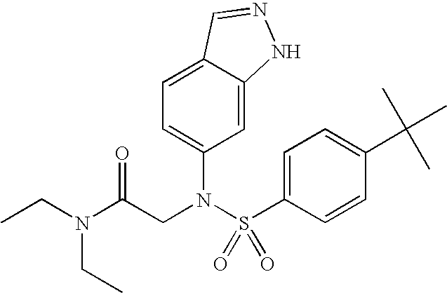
C1=C2C(=CC(N(S(C3=CC=C(C(C)(C)C)C=C3)(=O)=O)CC(N(CC)CC)=O)=C1)NN=C2
